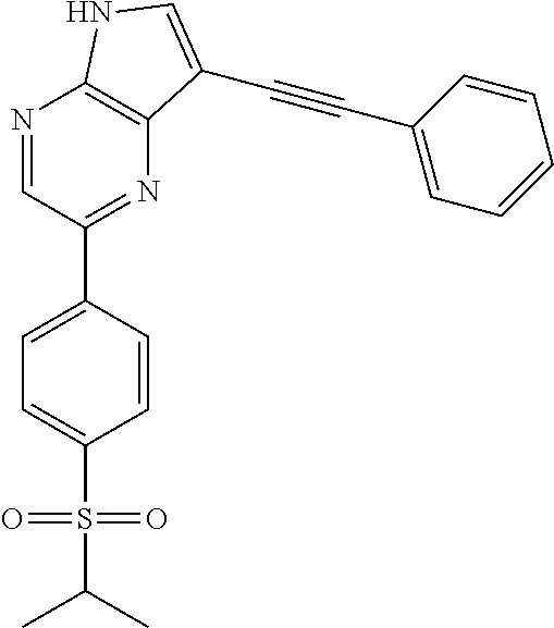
C1=CC(C2=NC3=C(N=C2)NC=C3C#CC2=CC=CC=C2)=CC=C1S(C(C)C)(=O)=O
